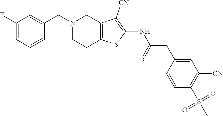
C1(NC(CC2=CC([CN])=C(S(C)(=O)=O)C=C2)=O)=C([CN])C2=C(CCN(CC3=CC(F)=CC=C3)C2)S1
